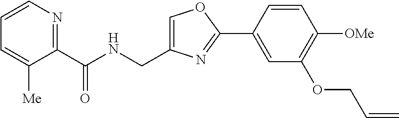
C1=C(CNC(C2=NC=CC=C2[Me])=O)N=C(C2=CC(OCC=C)=C([OMe])C=C2)O1
